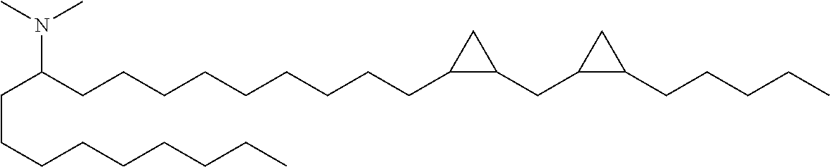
C(CCCCCCCC)C(CCCCCCCCCC1C(CC2C(CCCCC)C2)C1)N(C)C
